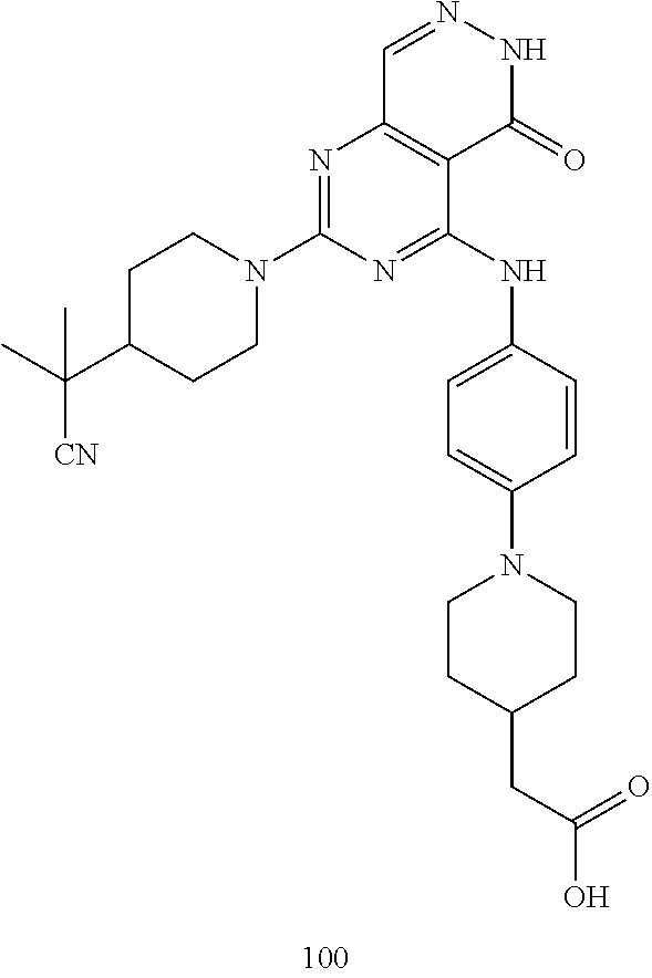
C1=NNC(=O)C2=C1N=C(N1CCC(C(C)(C)[CN])CC1)N=C2NC1=CC=C(N2CCC(CC(O)=O)CC2)C=C1
